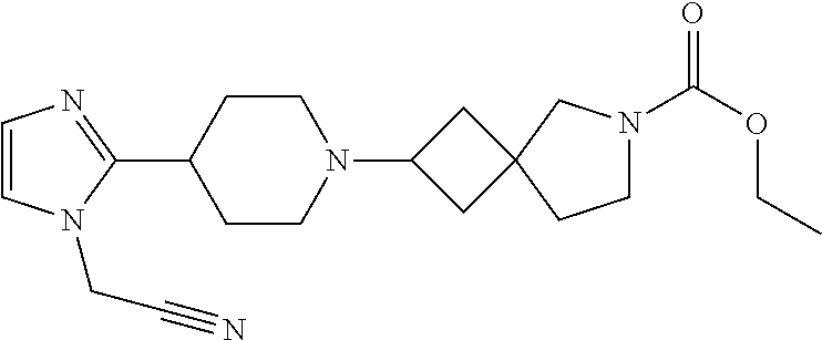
C1=CN(CC#N)C(C2CCN(C3CC4(C3)CCN(C(OCC)=O)C4)CC2)=N1
